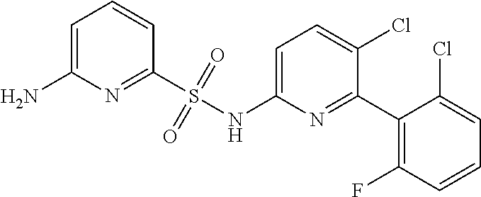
C1=C(NS(C2=NC(N)=CC=C2)(=O)=O)N=C(C2=C(F)C=CC=C2Cl)C(Cl)=C1
